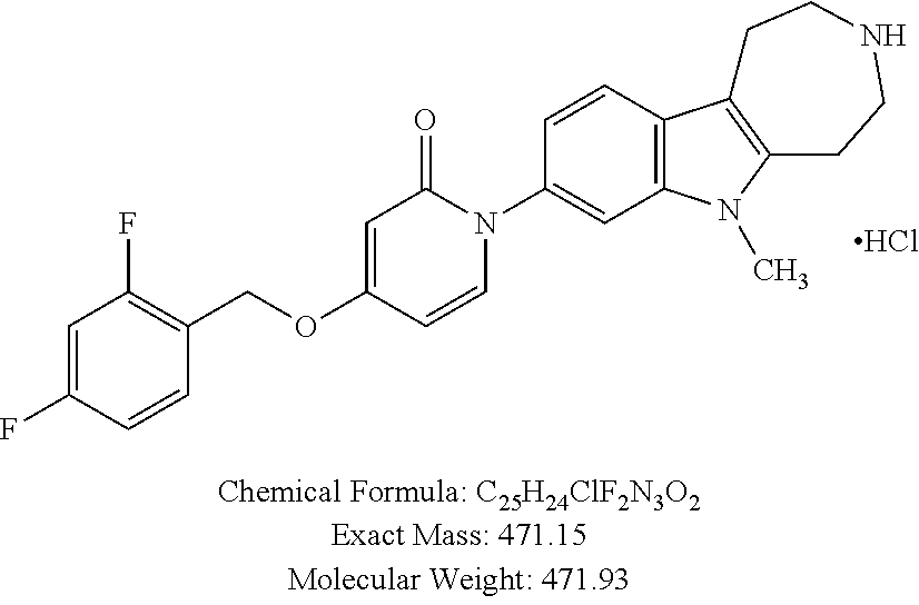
Cl.C1=C(F)C=CC(COC2=CC(=O)N(C3=CC4=C(C=C3)C3=C(N4C)CCNCC3)C=C2)=C1F
